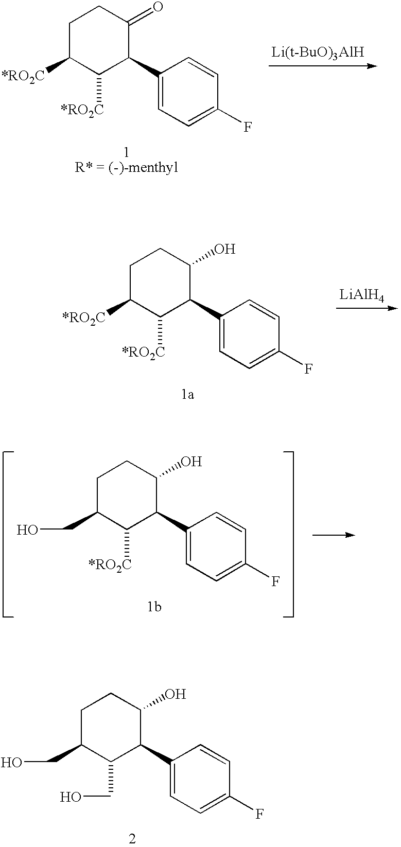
C1C([*RO2C])C([*RO2C])C(C2=CC=C(F)C=C2)C(=O)C1.C1C([*RO2C])C([*RO2C])C(C2=CC=C(F)C=C2)C(O)C1.[LiAlH4].C1C(CO)C([*RO2C])C(C2=CC=C(F)C=C2)C(O)C1.C1C(CO)C(CO)C(C2=CC=C(F)C=C2)C(O)C1
